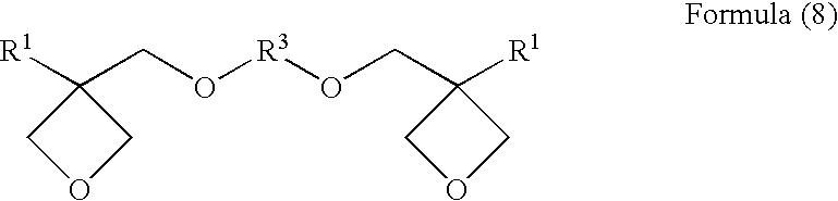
C1OCC1([R1])CO[R3]OCC1([R1])COC1
